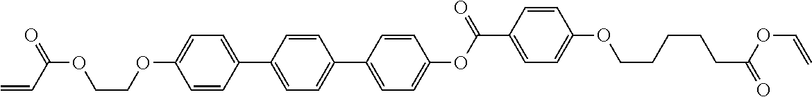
C1=CC(C2=CC=C(C3=CC=C(OC(=O)C4=CC=C(OCCCCCC(OC=C)=O)C=C4)C=C3)C=C2)=CC=C1OCCOC(C=C)=O
